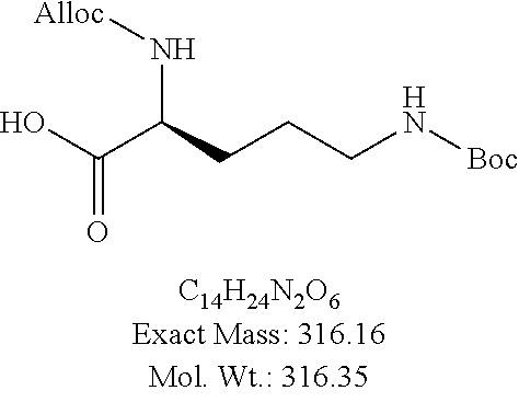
C(=O)(O)C(CCCN[Boc])N[Alloc]
